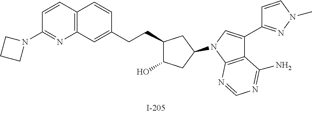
C1(CCC2=CC3=C(C=C2)C=CC(N2CCC2)=N3)C(O)CC(N2C=C(C3=NN(C)C=C3)C3=C2N=CN=C3N)C1
